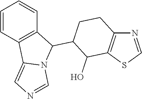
N1=CSC2=C1CCC(C1C3=C(C4=CN=CN14)C=CC=C3)C2O
